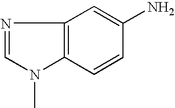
C12=C(C=CC(N)=C1)N(C)C=N2
